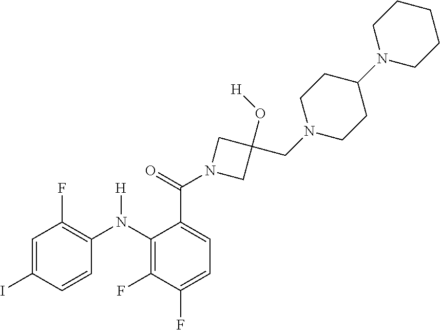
C1=C(I)C=CC(N(C2=C(F)C(F)=CC=C2C(=O)N2CC(O[H])(CN3CCC(N4CCCCC4)CC3)C2)[H])=C1F
